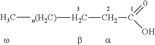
C[n(H2C)]CCC(=[0])O
